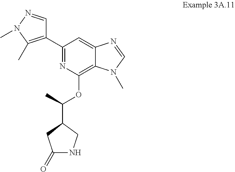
C1(C2=C(C)N(C)N=C2)=NC(OC(C)C2CC(=O)NC2)=C2C(=C1)N=CN2C
